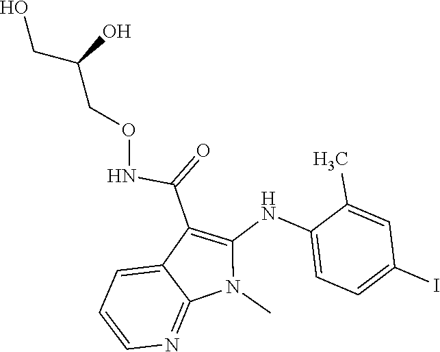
N(C(C1=C(NC2=CC=C(I)C=C2C)N(C)C2=NC=CC=C12)=O)OCC(CO)O
